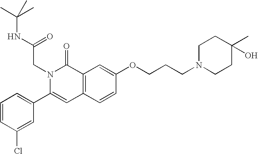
C1=CC(Cl)=CC(C2=CC3=C(C(=O)N2CC(=O)NC(C)(C)C)C=C(OCCCN2CCC(C)(O)CC2)C=C3)=C1
